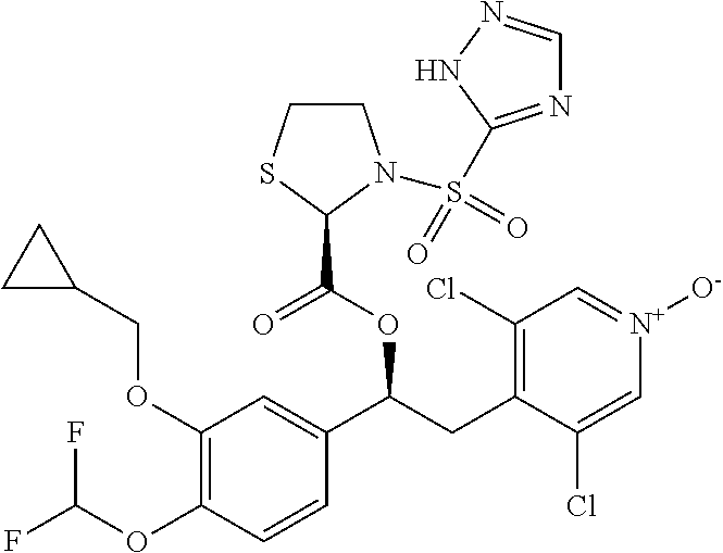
C1(OCC2CC2)=C(OC(F)F)C=CC(C(CC2=C(Cl)C=[N+]([O-])C=C2Cl)OC(=O)C2N(S(=O)(=O)C3=NC=NN3)CCS2)=C1
